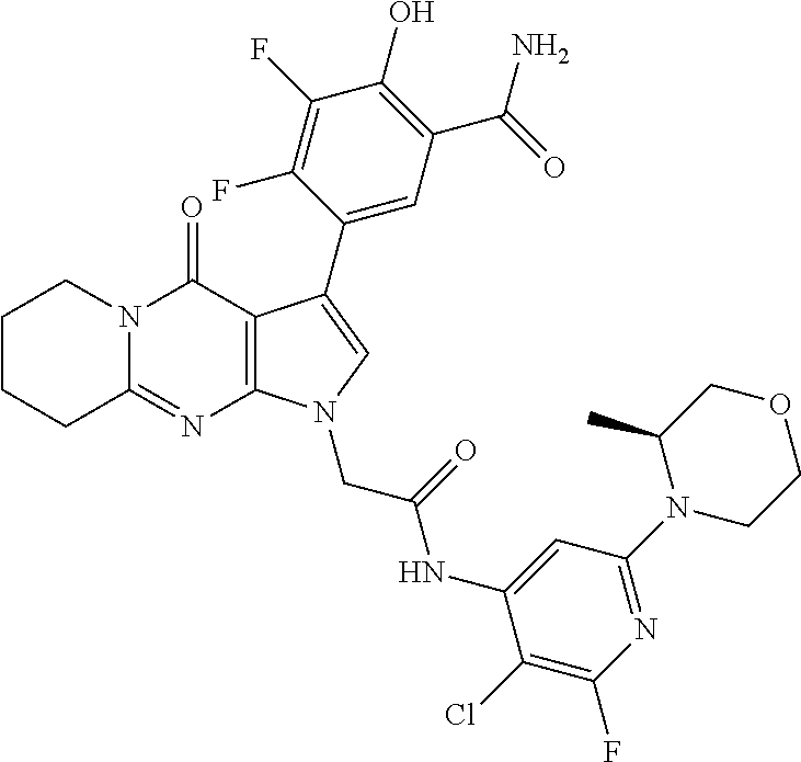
C12=NC3=C(C(=O)N1CCCC2)C(C1=CC(C(=O)N)=C(O)C(F)=C1F)=CN3CC(=O)NC1=CC(N2CCOCC2C)=NC(F)=C1Cl
